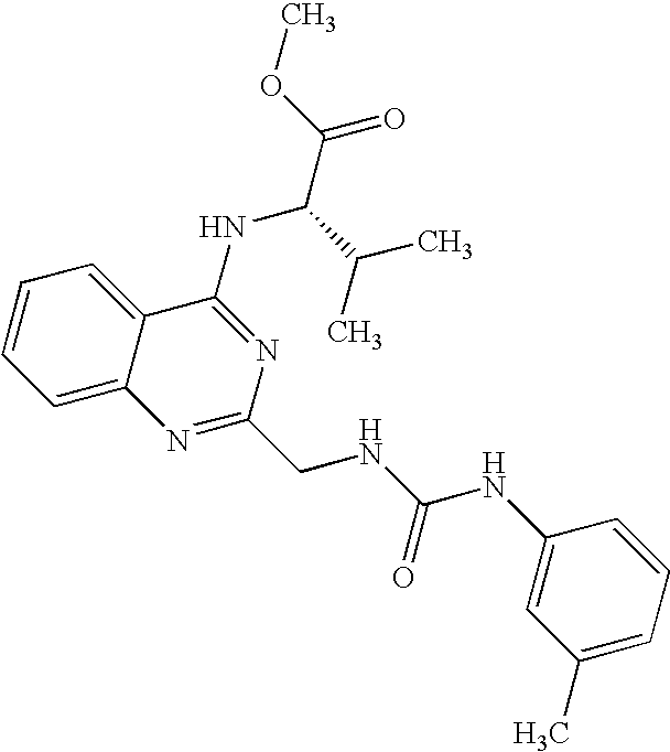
C12=CC=CC=C1C(NC(C(=O)OC)C(C)C)=NC(CNC(=O)NC1=CC(C)=CC=C1)=N2
